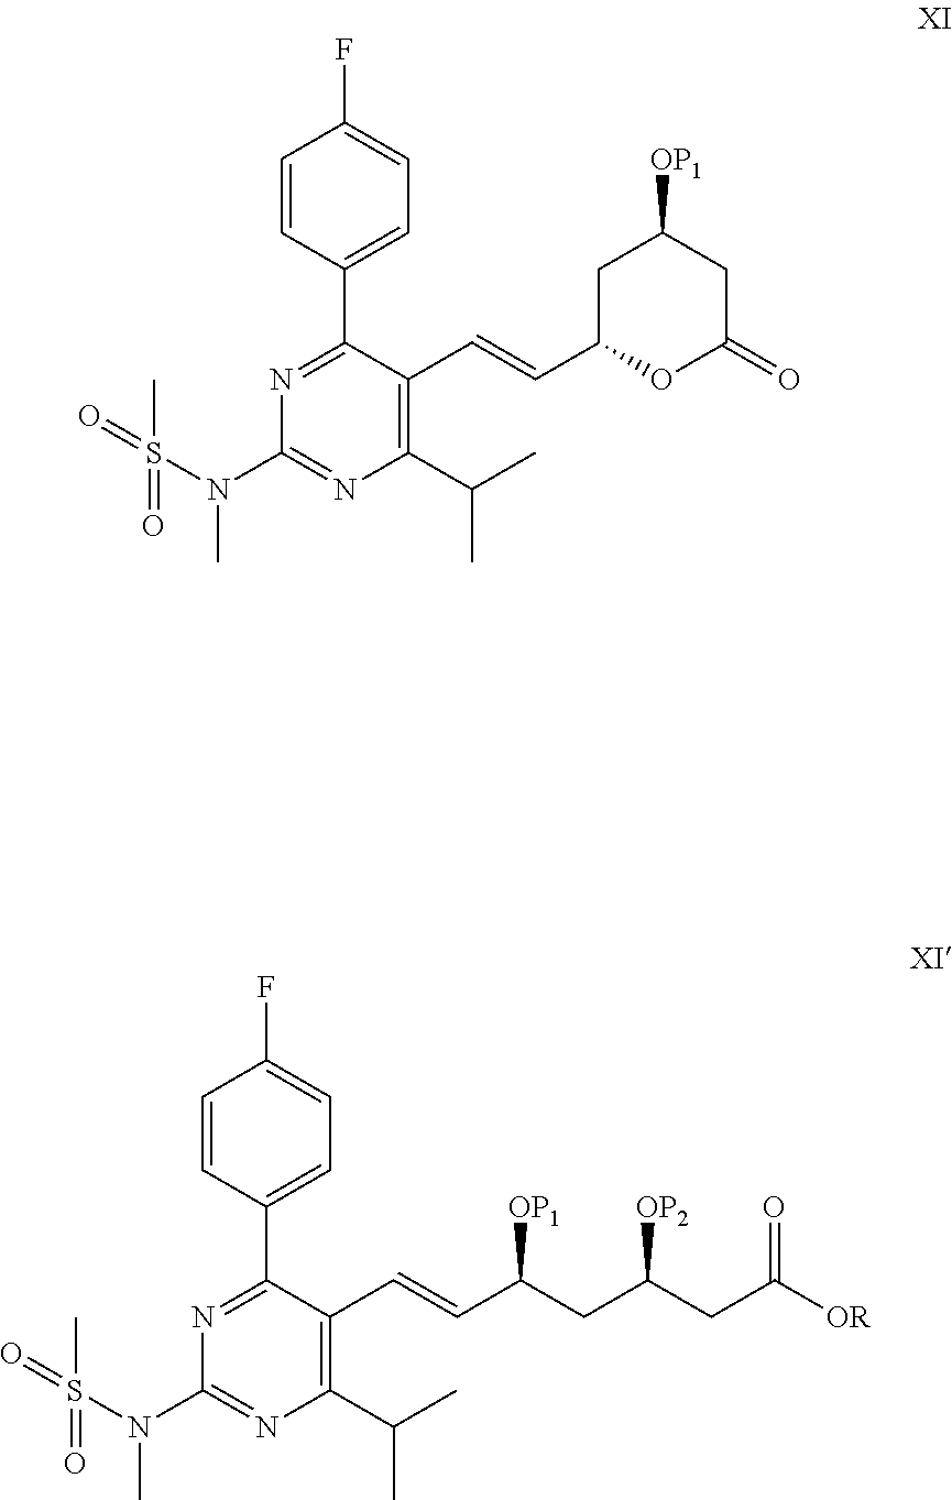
C1=CC(C2=NC(N(S(=O)(C)=O)C)=NC(C(C)C)=C2C=CC2OC(=O)CC([OP1])C2)=CC=C1F.C1=CC(C2=NC(N(S(=O)(C)=O)C)=NC(C(C)C)=C2C=CC(CC(CC([OR])=O)[OP2])[OP1])=CC=C1F
